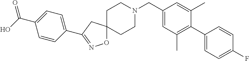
O1C2(CC(C3=CC=C(C(O)=O)C=C3)=N1)CCN(CC1=CC(C)=C(C3=CC=C(F)C=C3)C(C)=C1)CC2
